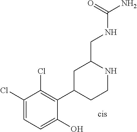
C1(Cl)=CC=C(O)C(C2CCNC(CNC(N)=O)C2)=C1Cl
